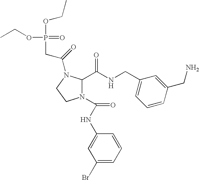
CCOP(OCC)(CC(=O)N1C(C(NCC2=CC=CC(CN)=C2)=O)N(C(NC2=CC(Br)=CC=C2)=O)CC1)=O
